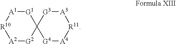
[G1]1[A1][R10][A2][G2]C12[G4][A4][R11][A3][G3]2
